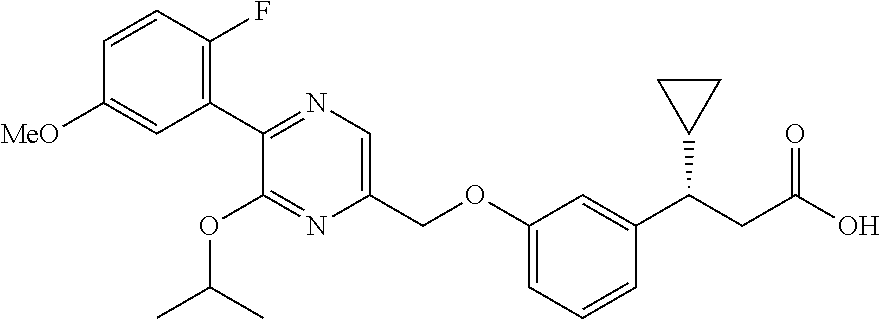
C1(OC(C)C)=NC(COC2=CC=CC(C(CC(O)=O)C3CC3)=C2)=CN=C1C1=C(F)C=CC([MeO])=C1
